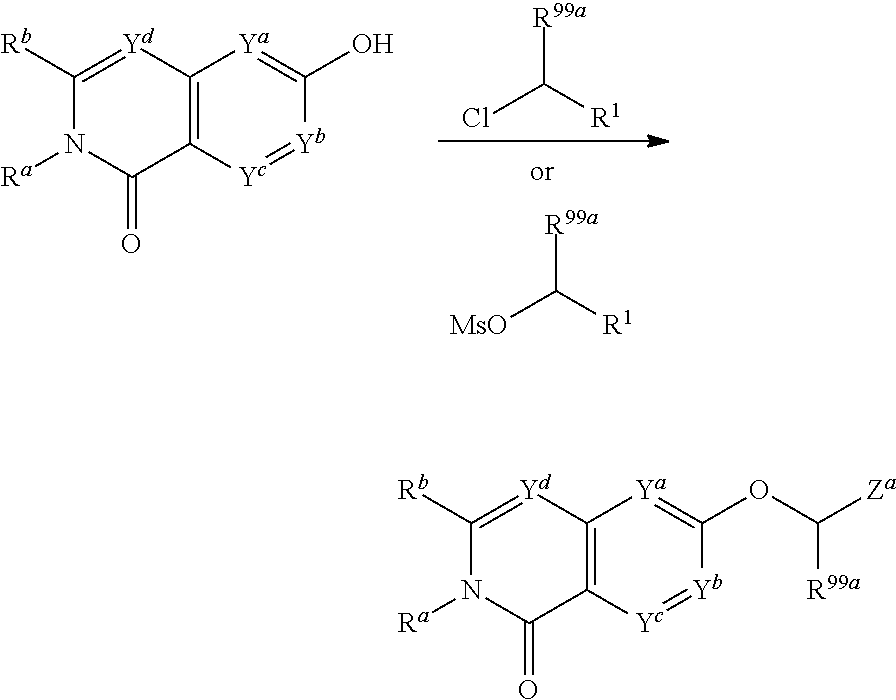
[R99a]C([R1])[MsO].[R99a]C([R1])Cl.C12=C([Yc]=[Yb]C(O)=[Ya]1)C(=O)N([Ra])C([Rb])=[Yd]2.C12=C([Yc]=[Yb]C(OC([Za])[R99a])=[Ya]1)C(=O)N([Ra])C([Rb])=[Yd]2
